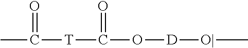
CC(=O)[T]C(=O)O[D][O|]C
